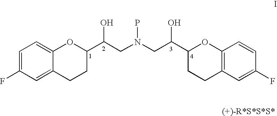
C1=C(F)C=C2C(=C1)OC(C(CN(CC(C1CCC3=C(O1)C=CC(F)=C3)O)P)O)CC2
